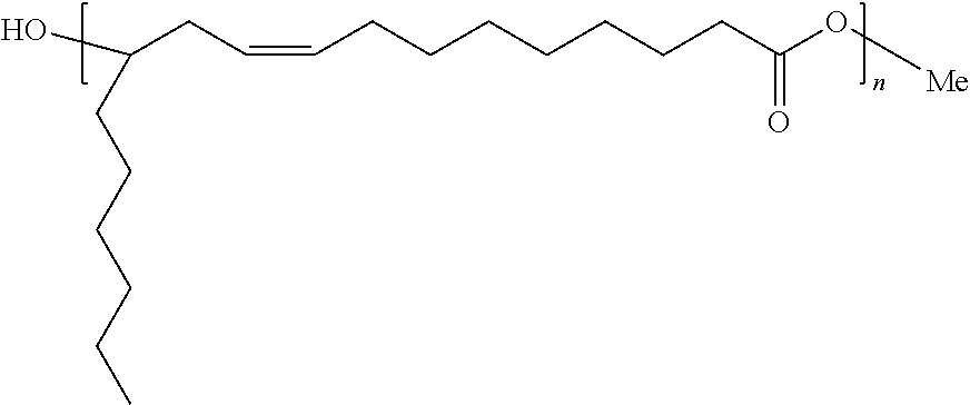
C(CC=CCCCCCCCC(=O)O[Me])(O)CCCCCC
